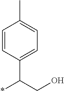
C1=CC(C(*)CO)=CC=C1C
